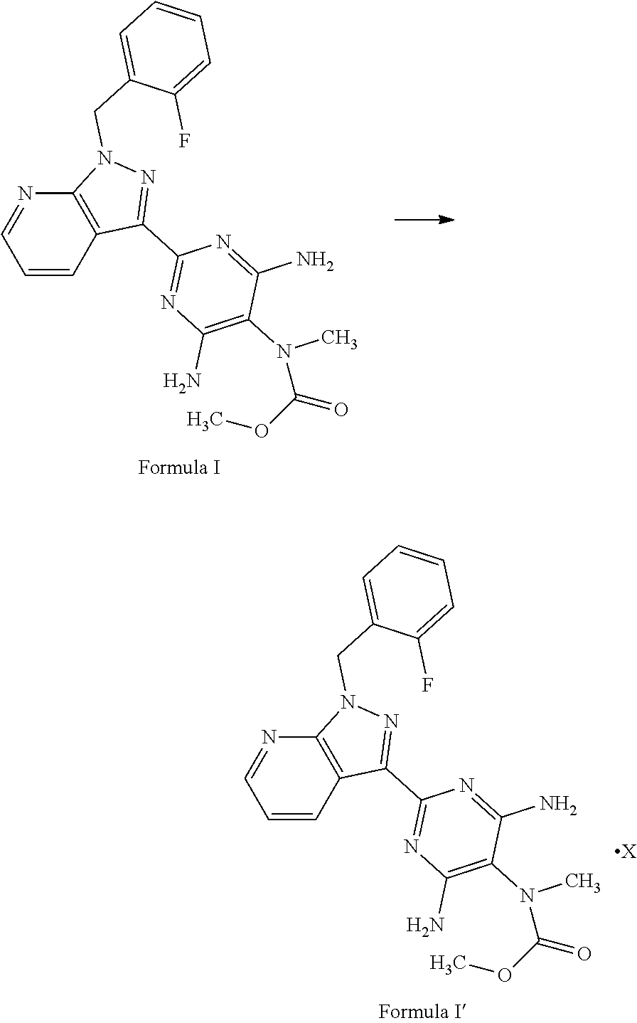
C1=CC2=C(N=C1)N(CC1=CC=CC=C1F)N=C2C1=NC(N)=C(N(C)C(OC)=O)C(N)=N1.C1=CC2=C(N=C1)N(CC1=CC=CC=C1F)N=C2C1=NC(N)=C(N(C)C(OC)=O)C(N)=N1.[X]
